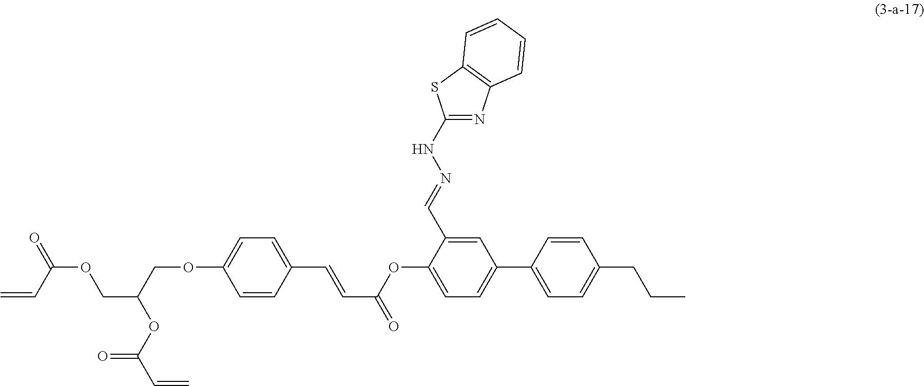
C1(OC(C=CC2=CC=C(OCC(COC(=O)C=C)OC(=O)C=C)C=C2)=O)=CC=C(C2=CC=C(CCC)C=C2)C=C1C=NNC1=NC2=C(S1)C=CC=C2
